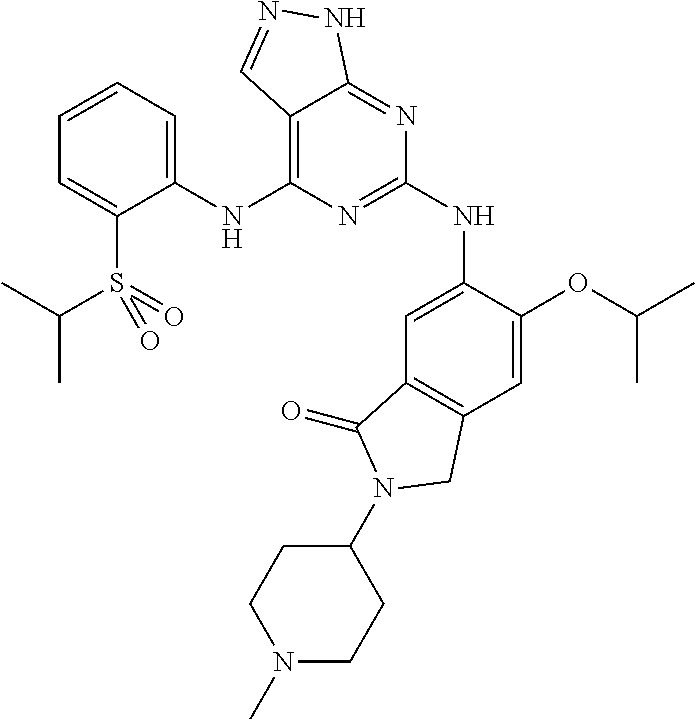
C1(NC2=C3C(=NC(NC4=CC5=C(C=C4OC(C)C)CN(C4CCN(C)CC4)C5=O)=N2)NN=C3)=CC=CC=C1S(=O)(=O)C(C)C
